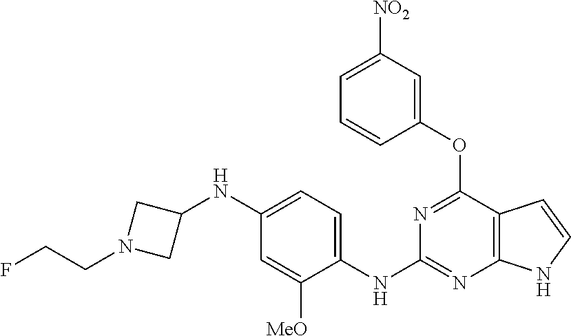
C1=C([NO2])C=C(OC2=NC(NC3=CC=C(NC4CN(CCF)C4)C=C3[MeO])=NC3=C2C=CN3)C=C1
